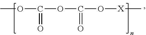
COC(OC(O[X]C)=O)=O
